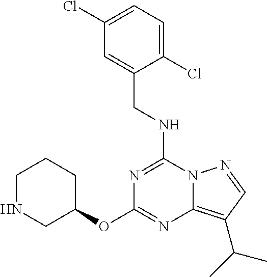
C(NC1=NC(OC2CCCNC2)=NC2=C(C(C)C)C=NN12)C1=CC(Cl)=CC=C1Cl
